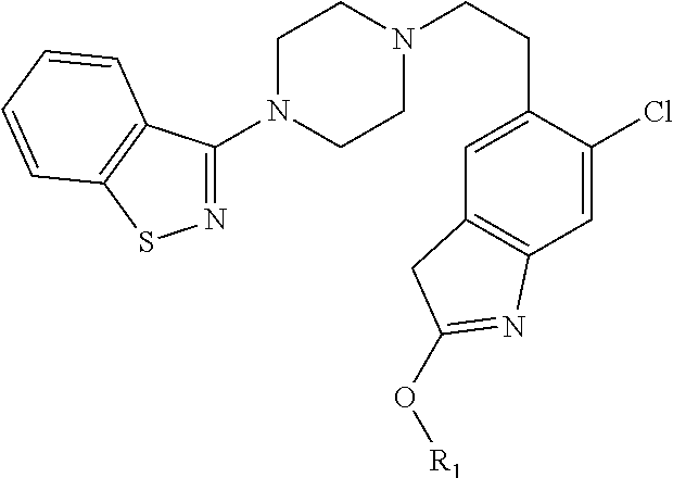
C1(N2CCN(CCC3=CC4=C(C=C3Cl)N=C(O[R1])C4)CC2)=NSC2=C1C=CC=C2
